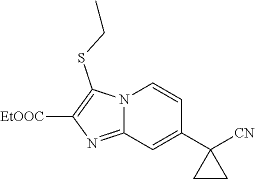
[EtOOC]C1=C(SCC)N2C(=N1)C=C(C1([CN])CC1)C=C2
